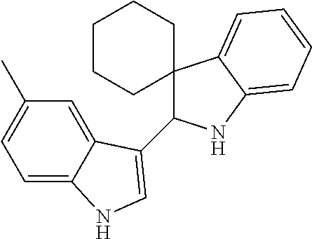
C1=C2C(=CC(C)=C1)C(C1C3(C4=CC=CC=C4N1)CCCCC3)=CN2
